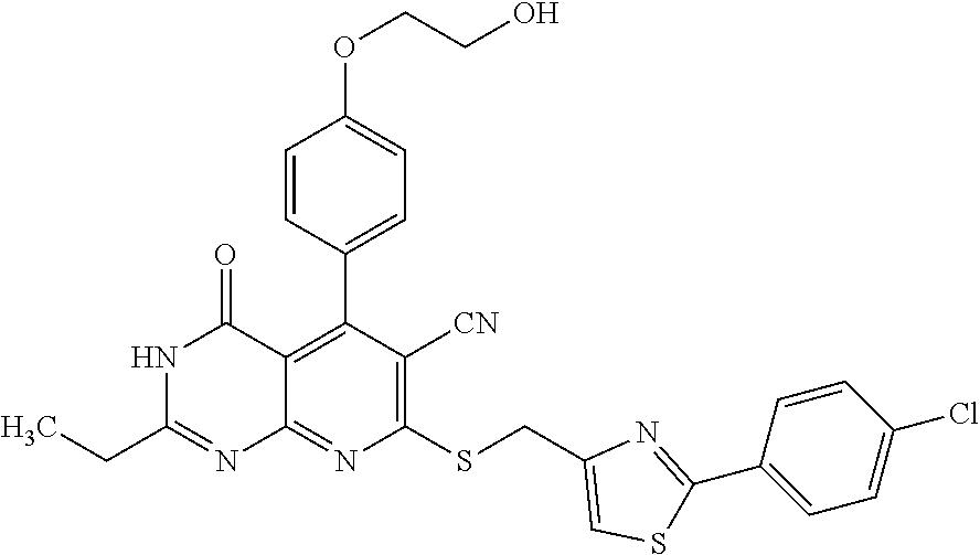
CCC1=NC2=NC(SCC3=CSC(C4=CC=C(Cl)C=C4)=N3)=C([CN])C(C3=CC=C(OCCO)C=C3)=C2C(=O)N1
